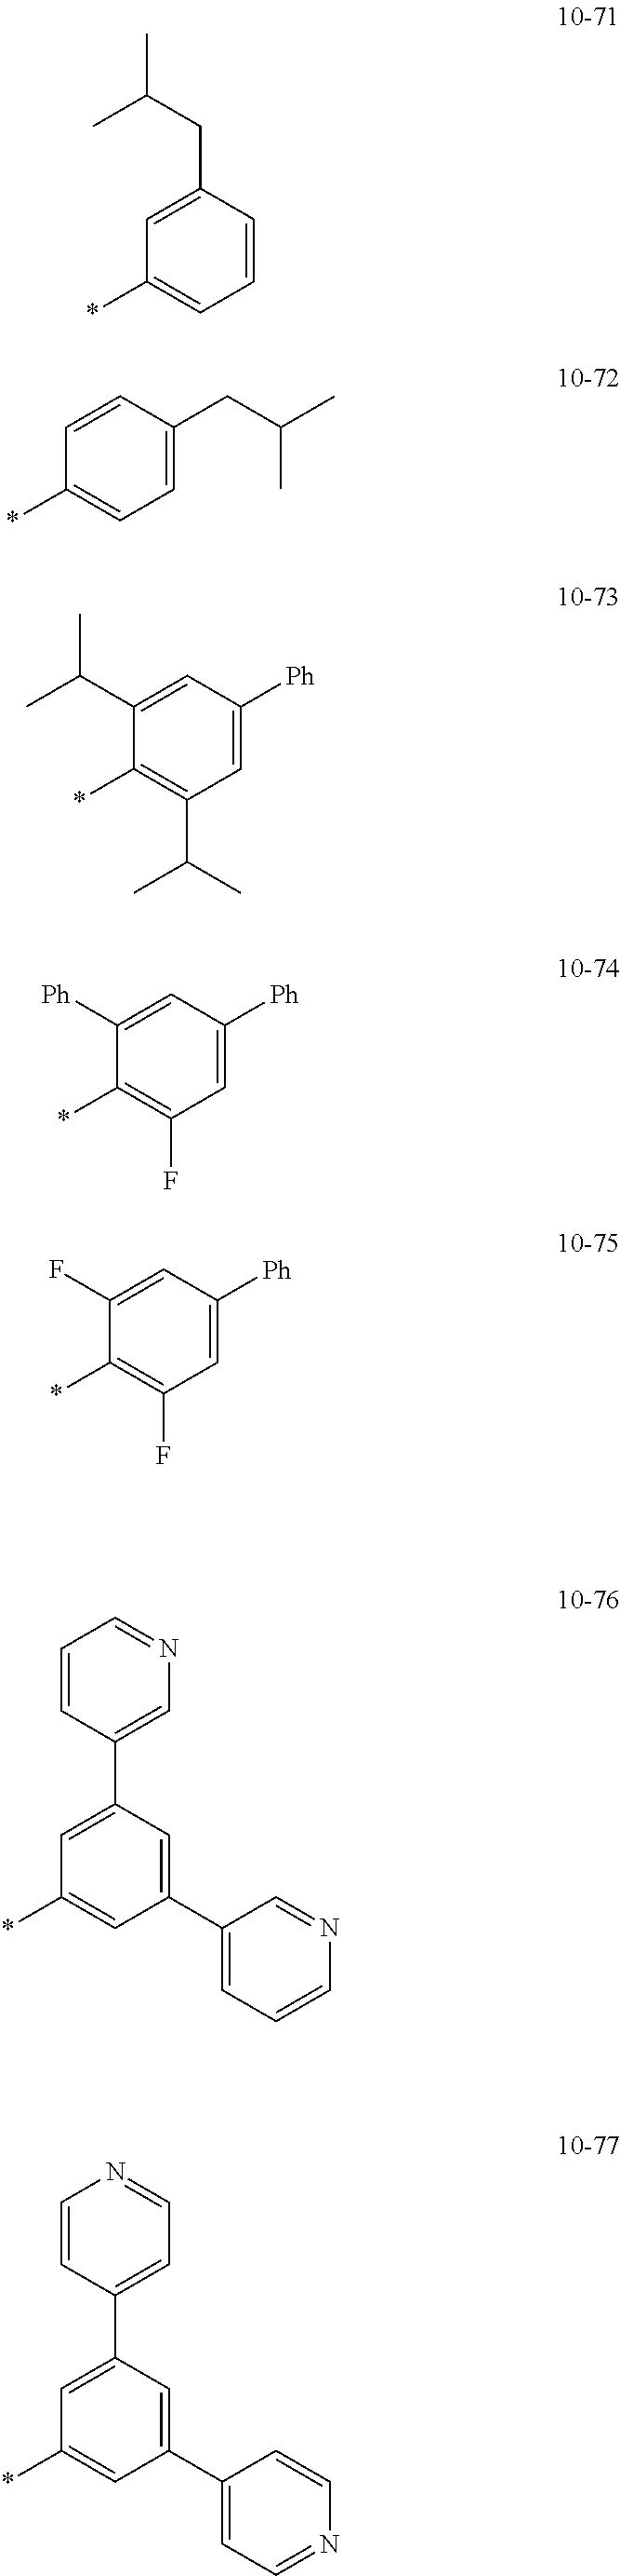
C1=CC(CC(C)C)=CC(*)=C1.C1=C(CC(C)C)C=CC(*)=C1.C1=C([Ph])C=C(C(C)C)C(*)=C1C(C)C.C1=C([Ph])C=C([Ph])C(*)=C1F.C1=C([Ph])C=C(F)C(*)=C1F.C1(C2=CC=CN=C2)=CC(C2=CN=CC=C2)=CC(*)=C1.C1(C2=CC=NC=C2)=CC(C2=CC=NC=C2)=CC(*)=C1
